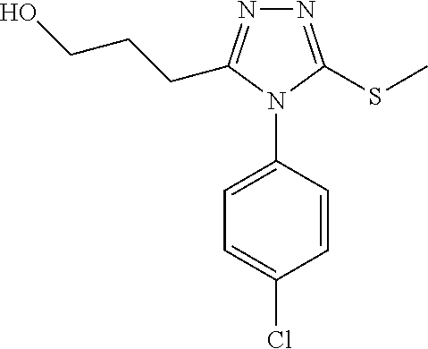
N1=C(SC)N(C2=CC=C(Cl)C=C2)C(CCCO)=N1
